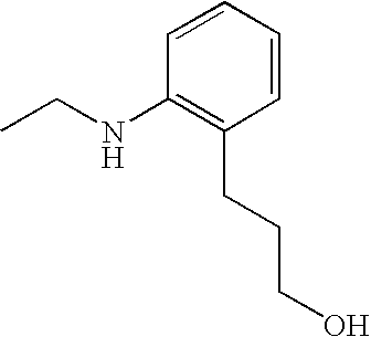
C1=CC=CC(CCCO)=C1NCC
